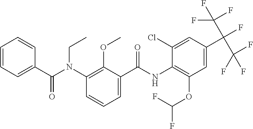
C1=CC=C(C(N(C2=C(OC)C(C(NC3=C(OC(F)F)C=C(C(C(F)(F)F)(C(F)(F)F)F)C=C3Cl)=O)=CC=C2)CC)=O)C=C1
